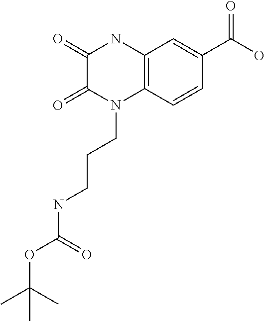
C1(=O)C(=O)N(CCCNC(OC(C)(C)C)=O)C2=C(N1)C=C(C(=O)O)C=C2
